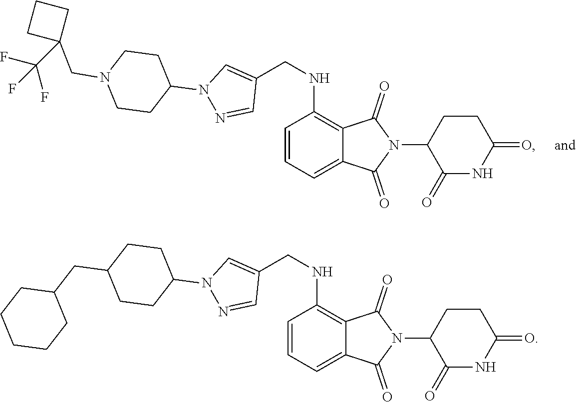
C1=CC=C2C(=C1NCC1=CN(C3CCN(CC4(C(F)(F)F)CCC4)CC3)N=C1)C(=O)N(C1C(=O)NC(=O)CC1)C2=O.C1=CC=C2C(=C1NCC1=CN(C3CCC(CC4CCCCC4)CC3)N=C1)C(=O)N(C1C(=O)NC(=O)CC1)C2=O
